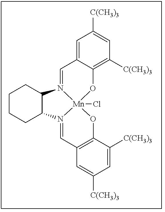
C1=C2C(=C([C(CH3)3])C=C1[C(CH3)3])O[Mn]13(Cl)N(=CC4=C(O1)C([C(CH3)3])=CC([C(CH3)3])=C4)C1CCCCC1N3=C2
